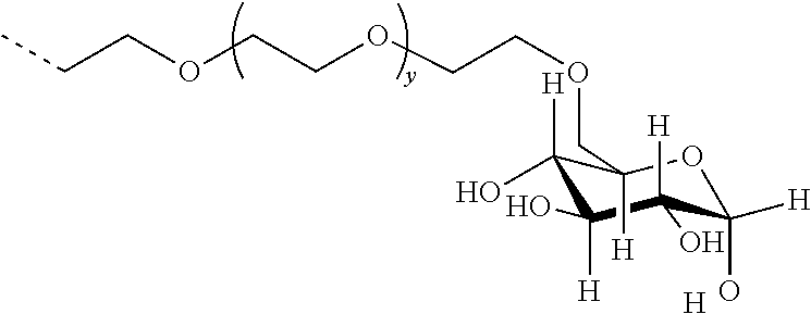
O(CC1([H])C([H])(O)C(O)([H])C(O)([H])C([H])(O)O1)CCOCCOCCC.[H]
